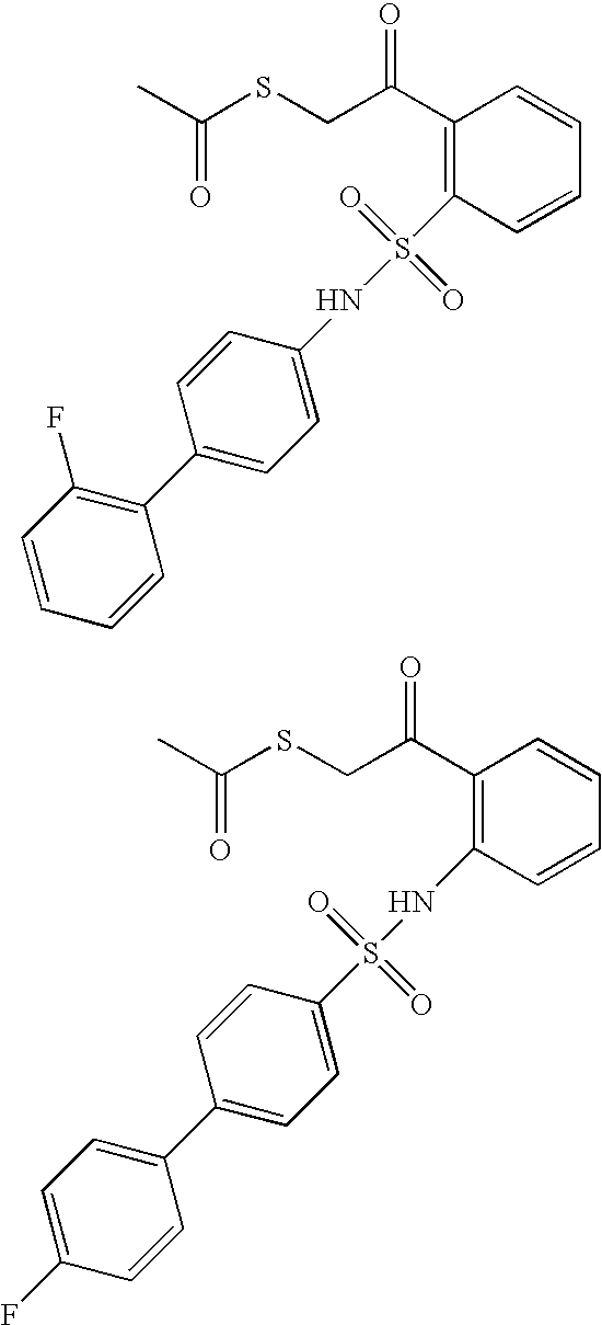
C1(C(CSC(C)=O)=O)=C(S(NC2=CC=C(C3=C(F)C=CC=C3)C=C2)(=O)=O)C=CC=C1.C1(C(CSC(C)=O)=O)=C(NS(C2=CC=C(C3=CC=C(F)C=C3)C=C2)(=O)=O)C=CC=C1
